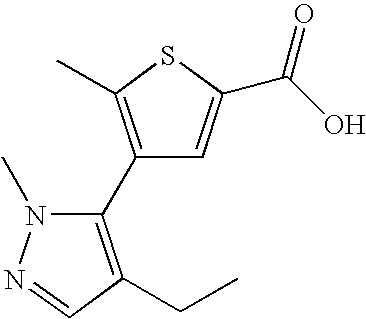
C1(C2=C(CC)C=NN2C)=C(C)SC(C(O)=O)=C1
